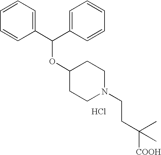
C1=CC=C(C(C2=CC=CC=C2)OC2CCN(CCC([COOH])(C)C)CC2)C=C1.Cl
